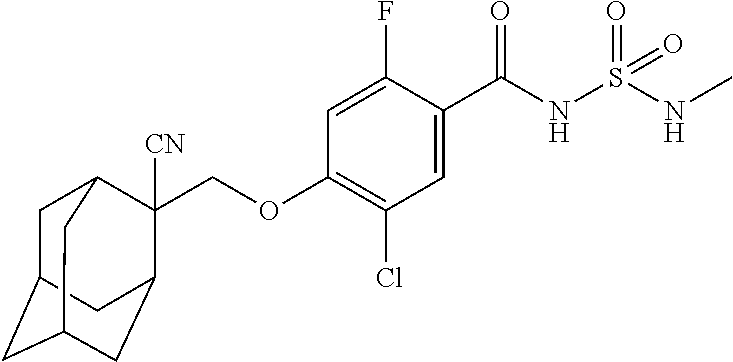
C1=C(F)C(C(NS(NC)(=O)=O)=O)=CC(Cl)=C1OCC1([CN])C2CC3CC(CC1C3)C2
